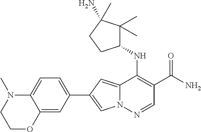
N12C(=CC(C3=CC=C4C(=C3)OCCN4C)=C1)C(NC1C(C)(C)C(N)(C)CC1)=C(C(N)=O)C=N2
